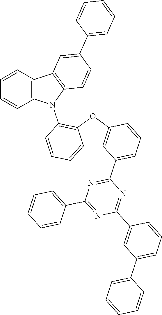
C12=CC=CC(N3C4=C(C5=C3C=CC=C5)C=C(C3=CC=CC=C3)C=C4)=C1OC1=C2C(C2=NC(C3=CC=CC=C3)=NC(C3=CC(C4=CC=CC=C4)=CC=C3)=N2)=CC=C1
